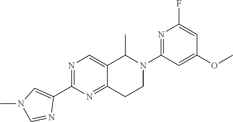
N1=C(C2=CN(C)C=N2)N=C2C(=C1)C(C)N(C1=NC(F)=CC(OC)=C1)CC2
